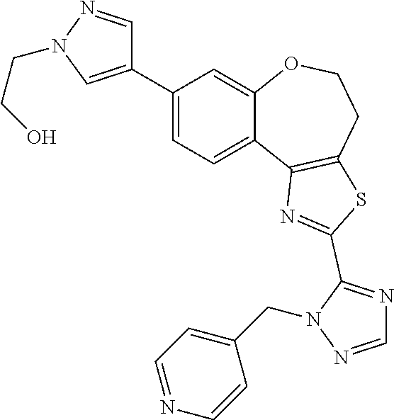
C1(C2=CN(CCO)N=C2)=CC=C2C(=C1)OCCC1=C2N=C(C2=NC=NN2CC2=CC=NC=C2)S1
